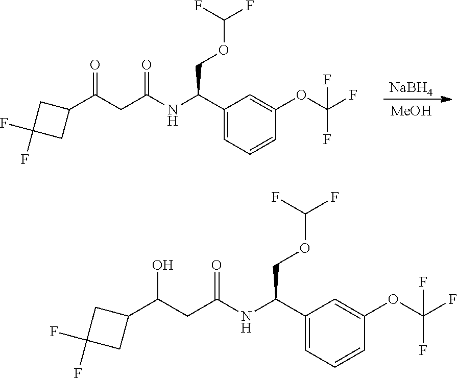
[NaBH4].[MeOH].C(CC(=O)NC(C1=CC=CC(OC(F)(F)F)=C1)COC(F)F)(=O)C1CC(F)(F)C1.C1(C(O)CC(=O)NC(C2=CC=CC(OC(F)(F)F)=C2)COC(F)F)CC(F)(F)C1
